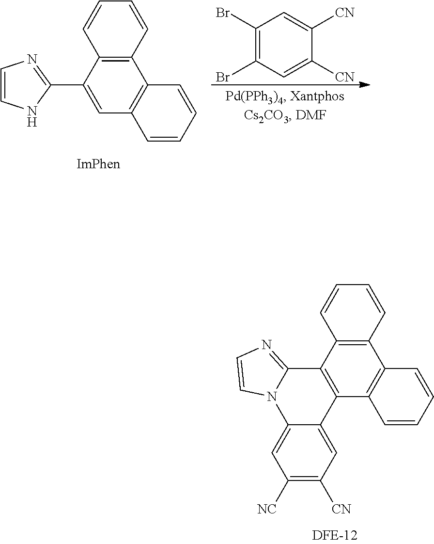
C1=CNC(C2=CC3=C(C4=C2C=CC=C4)C=CC=C3)=N1.C1(Br)=C(Br)C=C([CN])C([CN])=C1.C12=C(C3=C(C4=C1C=CC=C4)C=CC=C3)C1=CC([CN])=C([NC])C=C1N1C2=NC=C1
